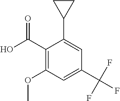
C1(C(O)=O)=C(OC)C=C(C(F)(F)F)C=C1C1CC1
